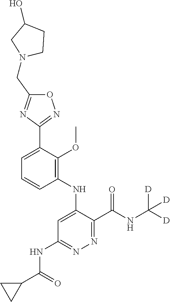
C1=C(C2=NOC(CN3CCC(O)C3)=N2)C(OC)=C(NC2=CC(NC(C3CC3)=O)=NN=C2C(NC([D])([D])[D])=O)C=C1
